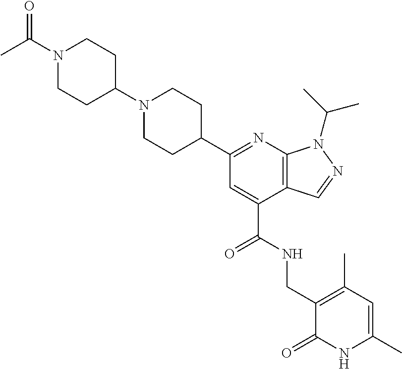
C1N(C2CCN(C(C)=O)CC2)CCC(C2=NC3=C(C(C(=O)NCC4=C(C)C=C(C)NC4=O)=C2)C=NN3C(C)C)C1
